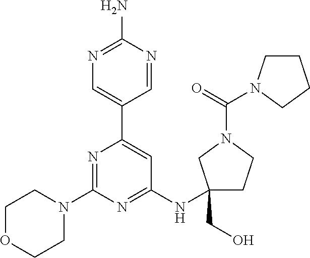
N1=C(N)N=CC(C2=CC(NC3(CO)CCN(C(=O)N4CCCC4)C3)=NC(N3CCOCC3)=N2)=C1
